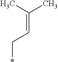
C(=C(C)C)C*
